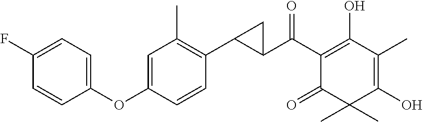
C1(C(C2=C(O)C(C)=C(O)C(C)(C)C2=O)=O)C(C2=C(C)C=C(OC3=CC=C(F)C=C3)C=C2)C1
